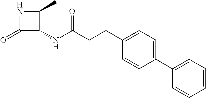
N1C(=O)C(NC(CCC2=CC=C(C3=CC=CC=C3)C=C2)=O)C1C
